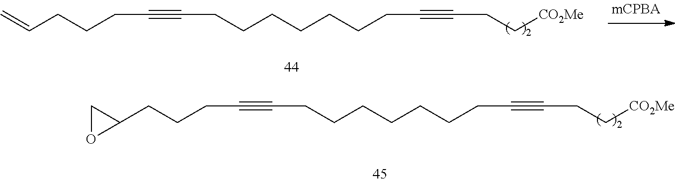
C=CCCCC#CCCCCCCCC#CCC[CO2Me].C1(CCCC#CCCCCCCCC#CCC[CO2Me])CO1
